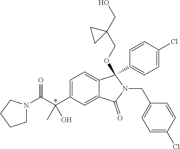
C1=C(C(C(=O)N2CCCC2)(C)O)C=C2C(=C1)C(C1=CC=C(Cl)C=C1)(OCC1(CO)CC1)N(CC1=CC=C(Cl)C=C1)C2=O
